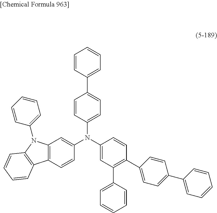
C1=CC(N(C2=CC(C3=CC=CC=C3)=C(C3=CC=C(C4=CC=CC=C4)C=C3)C=C2)C2=CC3=C(C=C2)C2=C(N3C3=CC=CC=C3)C=CC=C2)=CC=C1C1=CC=CC=C1
